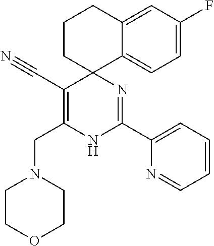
C(C1=C(CN2CCOCC2)NC(C2=CC=CC=N2)=NC12CCCC1=CC(F)=CC=C21)#N
